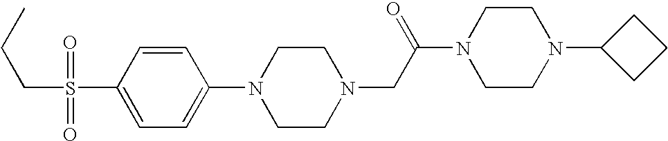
S(C1=CC=C(N2CCN(CC(N3CCN(C4CCC4)CC3)=O)CC2)C=C1)(CCC)(=O)=O
